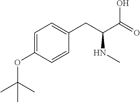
C1=C(OC(C)(C)C)C=CC(CC(C(=O)O)NC)=C1
